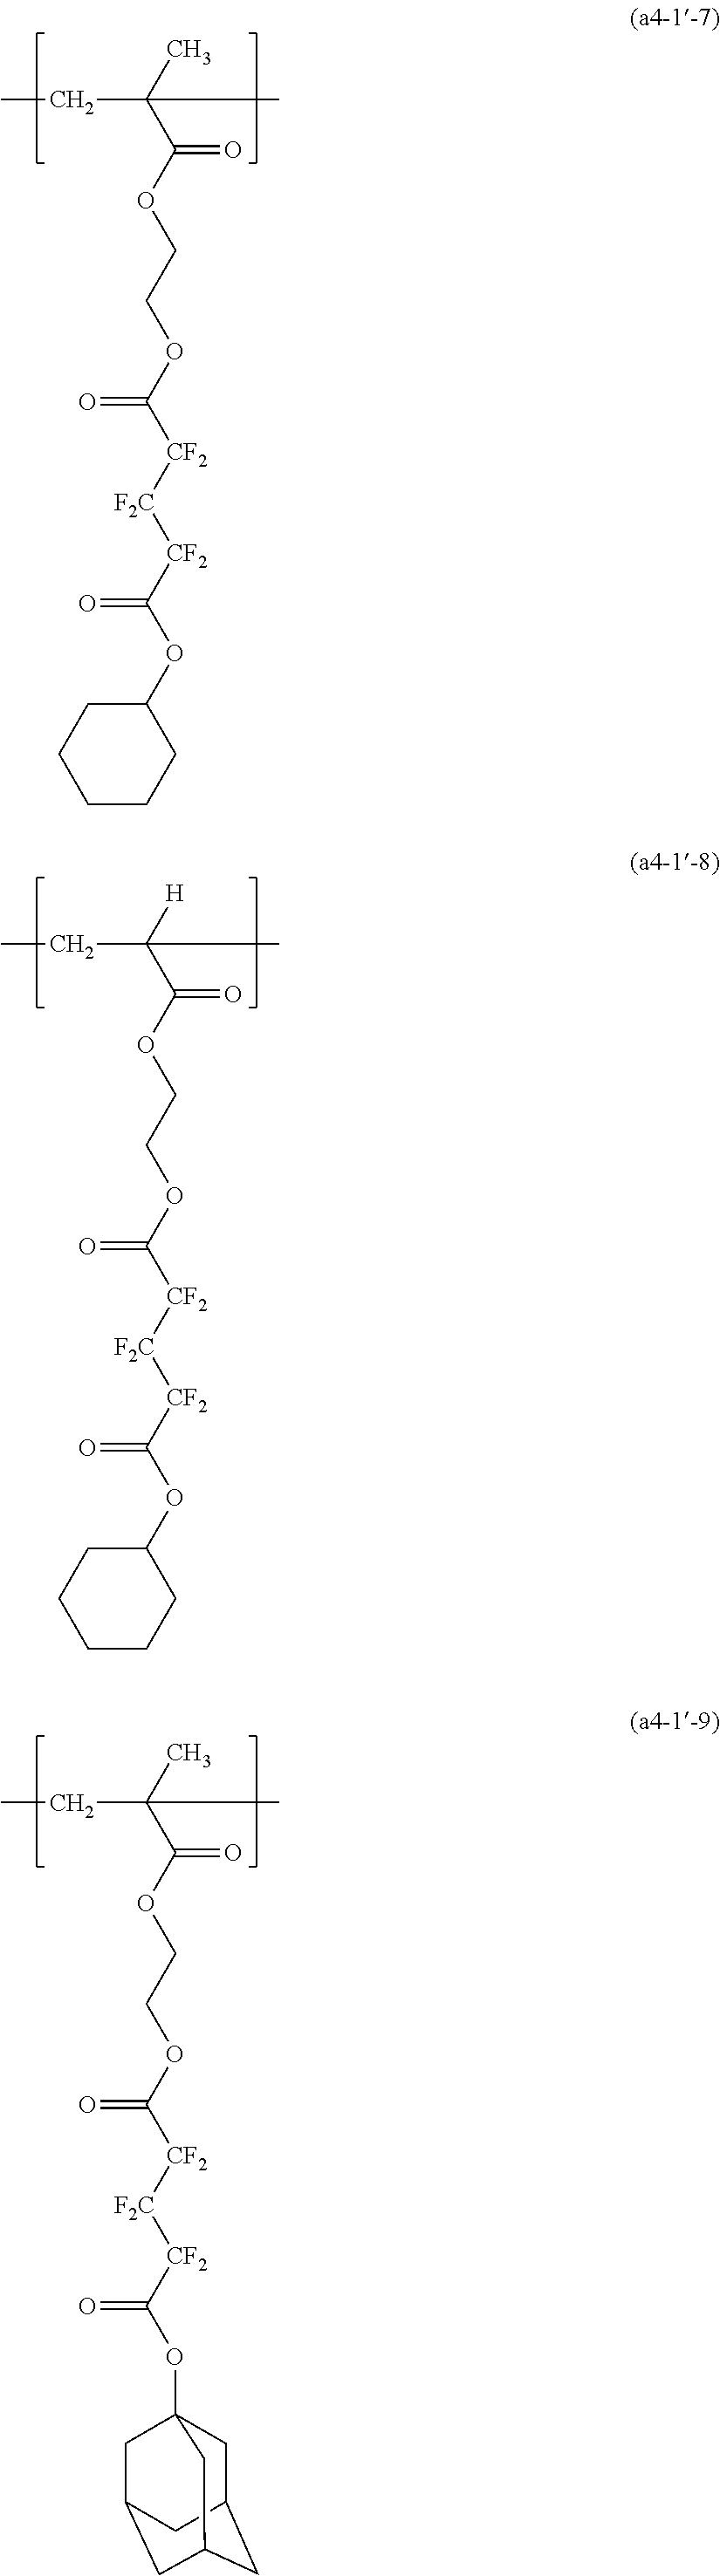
C(OC(C(C)(CC)C)=O)COC([CF2][F2C][CF2]C(OC1CCCCC1)=O)=O.C(OC(C([H])(CC)C)=O)COC([CF2][F2C][CF2]C(OC1CCCCC1)=O)=O.C(OC(C(C)(CC)C)=O)COC([CF2][F2C][CF2]C(OC12CC3CC(CC(C1)C3)C2)=O)=O
